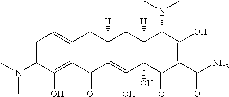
C1=C(N(C)C)C(O)=C2C(=C1)CC1([H])C(=C(O)C3(O)C([H])(C1)C(N(C)C)C(O)=C(C(N)=O)C3=O)C2=O
